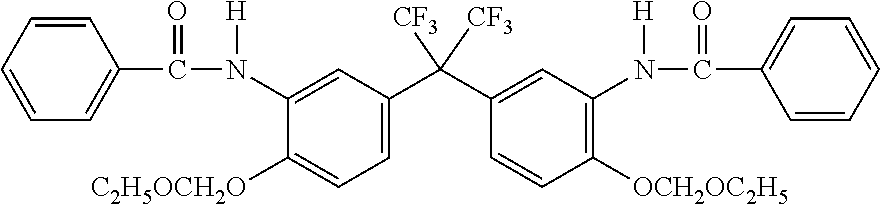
C1(C(C2=CC(N([H])C(=O)C3=CC=CC=C3)=C([OCH2OC2H5])C=C2)([CF3])[CF3])=CC=C([C2H5OCH2O])C(N(C(=O)C2=CC=CC=C2)[H])=C1
